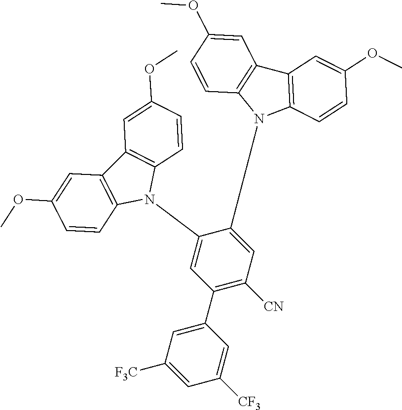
C1(C2=CC([F3C])=CC([CF3])=C2)=C([CN])C=C(N2C3=C(C4=C2C=CC(OC)=C4)C=C(OC)C=C3)C(N2C3=C(C4=C2C=CC(OC)=C4)C=C(OC)C=C3)=C1
